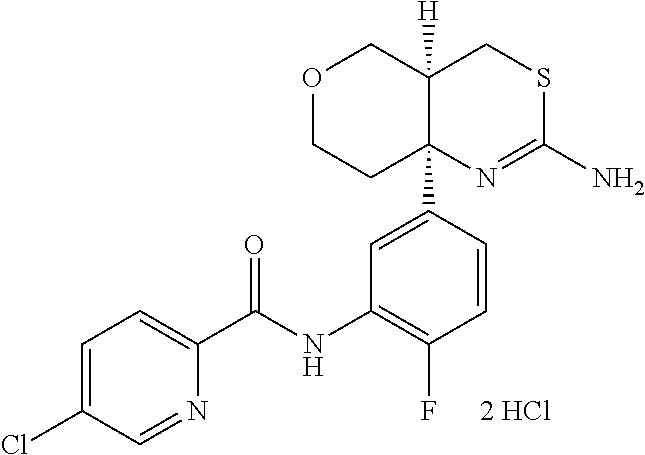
C1=C(Cl)C=NC(C(NC2=C(F)C=CC(C34N=C(N)SCC3([H])COCC4)=C2)=O)=C1.[2 HCl]
